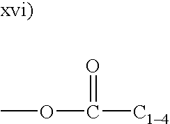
COC([C14])=O
